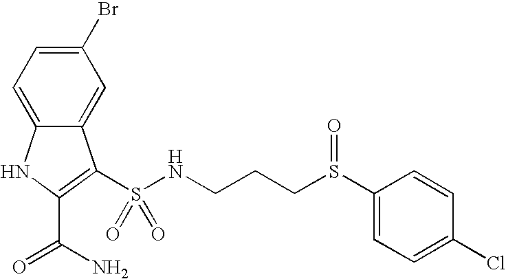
C1(Br)=CC=C2C(=C1)C(S(=O)(=O)NCCCS(C1=CC=C(Cl)C=C1)=O)=C(C(N)=O)N2
